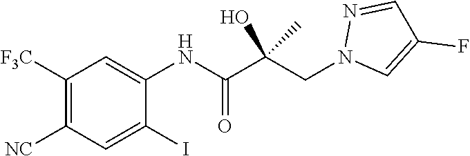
C1([F3C])=C([NC])C=C(I)C(NC(C(CN2C=C(F)C=N2)(C)O)=O)=C1
